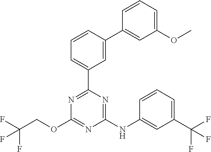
N1=C(OCC(F)(F)F)N=C(C2=CC=CC(C3=CC(OC)=CC=C3)=C2)N=C1NC1=CC(C(F)(F)F)=CC=C1
